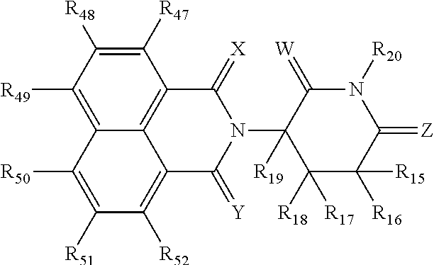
C1(=[W])N([R20])C(=[Z])C([R16])([R15])C([R18])([R17])C1([R19])N1C(=[Y])C2=C([R52])C([R51])=C([R50])C3=C([R49])C([R48])=C([R47])C(=C32)C1=[X]
